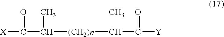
[X]C(C(C)[(CH2)n]C(C([Y])=O)C)=O
